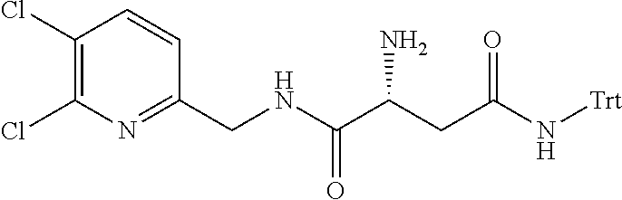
C1(Cl)=C(Cl)N=C(CNC(C(CC(N[Trt])=O)N)=O)C=C1
